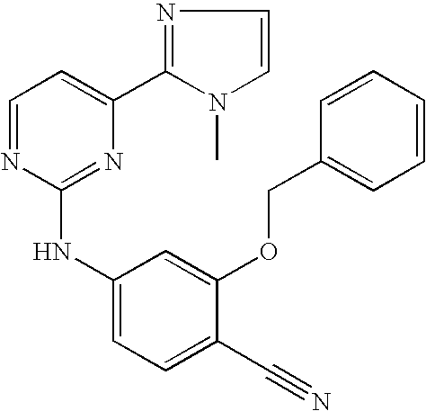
C1=NC(NC2=CC=C(C#N)C(OCC3=CC=CC=C3)=C2)=NC(C2=NC=CN2C)=C1
